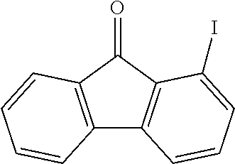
C12=C(C(=O)C3=C1C=CC=C3I)C=CC=C2
